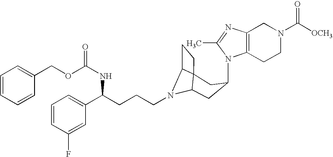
N1(C2CC3N(CCCC(C4=CC=CC(F)=C4)NC(=O)OCC4=CC=CC=C4)C4C3(CC4)C2)C2=C(N=C1C)CN(C([OCH3])=O)CC2
